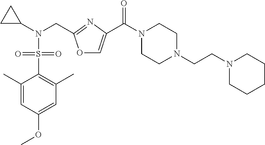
N(CC1=NC(C(=O)N2CCN(CCN3CCCCC3)CC2)=CO1)(S(=O)(=O)C1=C(C)C=C(OC)C=C1C)C1CC1
